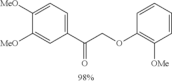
C1([MeO])=CC=C(C(COC2=C([OMe])C=CC=C2)=O)C=C1[MeO]
